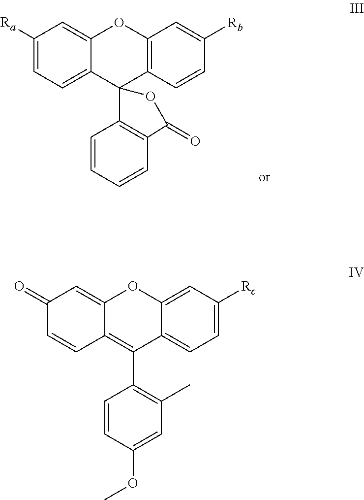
C1([Ra])=CC=C2C(=C1)OC1=C(C23C2=C(C=CC=C2)C(=O)O3)C=CC([Rb])=C1.C1(=O)C=CC2=C(C3=C(C)C=C(OC)C=C3)C3=CC=C([Rc])C=C3OC2=C1
